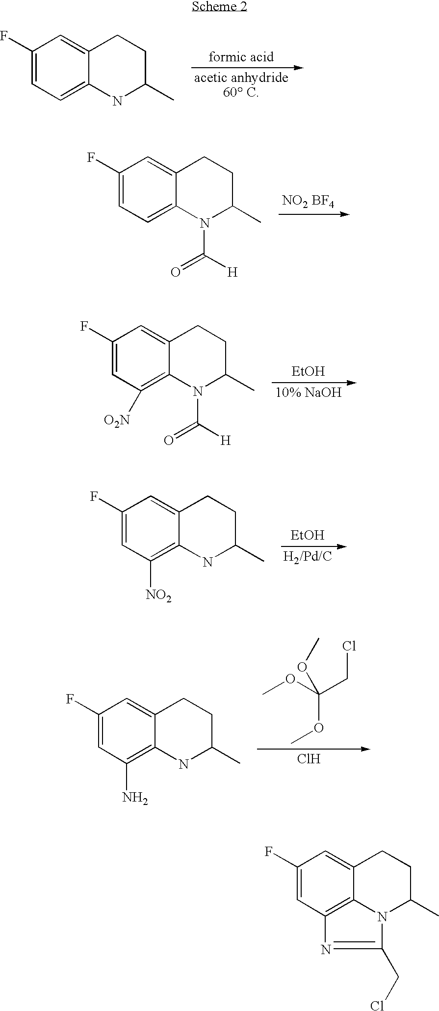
C1(F)=CC=C2C(=C1)CCC(C)N2.C1(F)=CC=C2C(=C1)CCC(C)N2C(=O)[H].C1(F)=CC([O2N])=C2C(=C1)CCC(C)N2C(=O)[H].[EtOH].C1(F)=CC([NO2])=C2C(=C1)CCC(C)N2.[EtOH].C1(F)=CC(N)=C2C(=C1)CCC(C)N2.COC(CCl)(OC)OC.Cl.C1(F)=CC2=C3C(=C1)CCC(C)N3C(CCl)=N2
